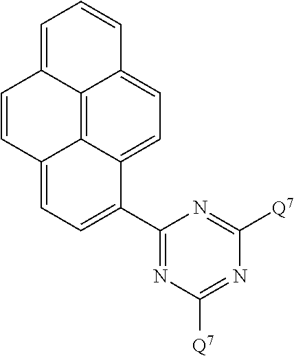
C1(C2=CC=C3C4=C5C(=CC=C24)C=CC=C5C=C3)=NC([Q7])=NC([Q7])=N1
